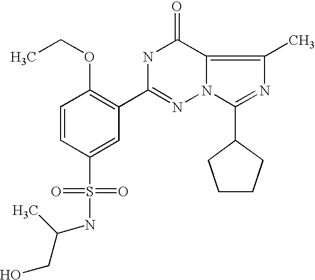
C1=CC(S(=O)(=O)NC(CO)C)=CC(C2=NN3C(=C(C)N=C3C3CCCC3)C(=O)N2)=C1OCC
